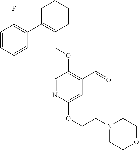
C1C(C2=C(F)C=CC=C2)=C(COC2=C(C=O)C=C(OCCN3CCOCC3)N=C2)CCC1
